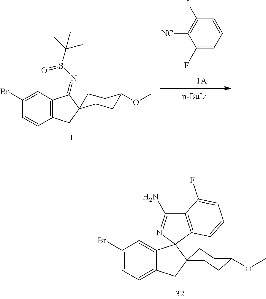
C1(Br)=CC2=C(C=C1)CC1(CCC(OC)CC1)C2=NS(=O)C(C)(C)C.C1(I)=C([NC])C(F)=CC=C1.[n-BuLi].C1(Br)=CC=C2C(=C1)C1(N=C(N)C3=C1C=CC=C3F)C1(C2)CCC(OC)CC1
